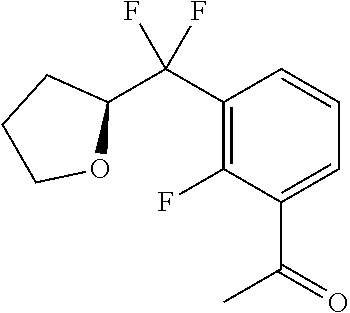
C1(C(C2CCCO2)(F)F)=C(F)C(C(=O)C)=CC=C1
